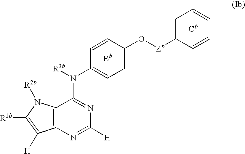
C1([R1b])=C([H])C2=C(C(N(C3=CC=C(O[Zb]C4=CC=CC=C4)C=C3)[R3b])=NC([H])=N2)N1[R2b].[Bb].[Cb]
